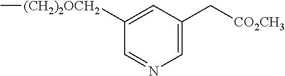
C1([(CH2)2OCH2]C)=CC(C[CO2CH3])=CN=C1
